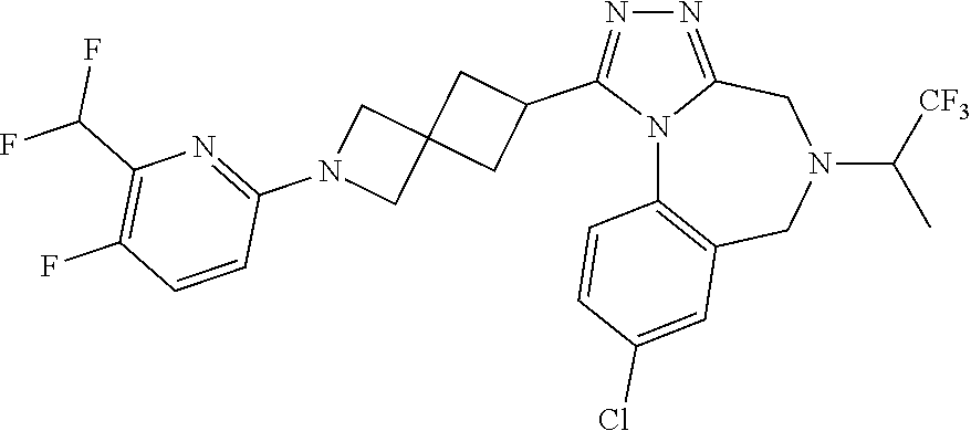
N12C3=C(CN(C([CF3])C)CC1=NN=C2C1CC2(C1)CN(C1=NC(C(F)F)=C(F)C=C1)C2)C=C(Cl)C=C3
